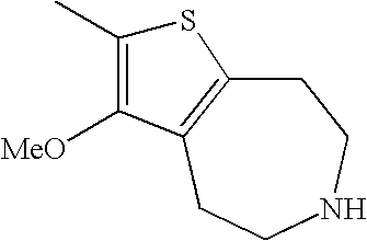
C1C2=C(CCNC1)C([MeO])=C(C)S2
